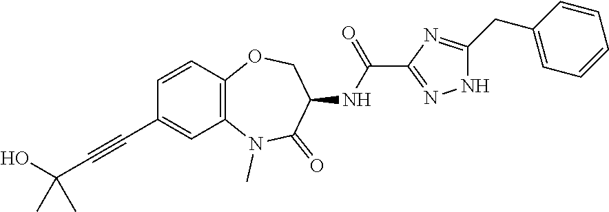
C12=C(C=CC(C#CC(O)(C)C)=C1)OCC(NC(=O)C1=NNC(CC3=CC=CC=C3)=N1)C(=O)N2C
